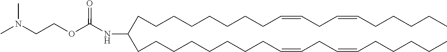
C(CCCCCCCCC=CCC=CCCCCC)(CCCCCCCCC=CCC=CCCCCC)NC(OCCN(C)C)=O
